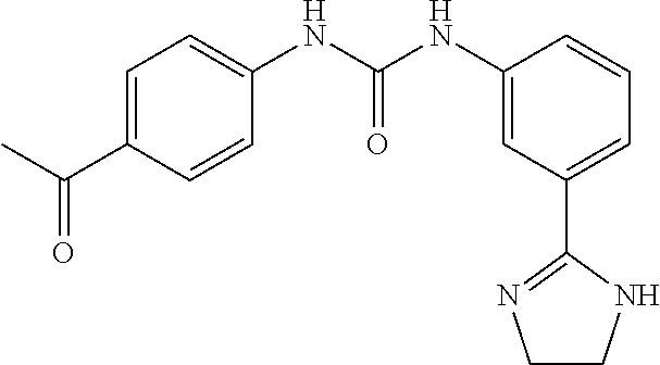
C1=C(C(C)=O)C=CC(NC(NC2=CC(C3=NCCN3)=CC=C2)=O)=C1
